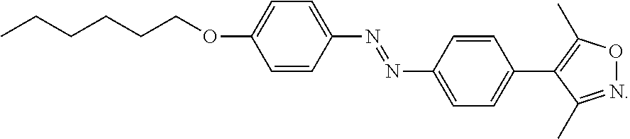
CCCCCCOC1=CC=C(N=NC2=CC=C(C3=C(C)ON=C3C)C=C2)C=C1
